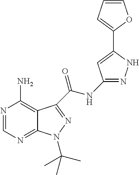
N1=CN=C2C(=C1N)C(C(NC1=NNC(C3=CC=CO3)=C1)=O)=NN2C(C)(C)C
